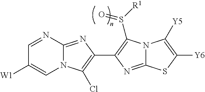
N12C(=NC(C3=C(S([R1])=O)N4C(=N3)SC([Y6])=C4[Y5])=C1Cl)N=CC([W1])=C2
